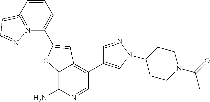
C12=C(N)N=CC(C3=CN(C4CCN(C(C)=O)CC4)N=C3)=C1C=C(C1=CC=CC3=N1N=CC=3)O2
